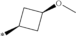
C1C(*)CC1OC
